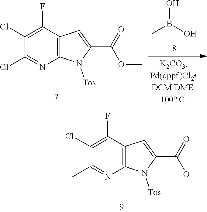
C12=C(C(F)=C(Cl)C(Cl)=N1)C=C(C(OC)=O)N2[Tos].CB(O)O.C12=C(C(F)=C(Cl)C(C)=N1)C=C(C(OC)=O)N2[Tos]
